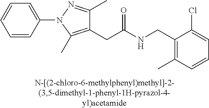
C1=CC(C)=C(CNC(=O)CC2=C(C)N(C3=CC=CC=C3)N=C2C)C(Cl)=C1
